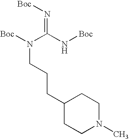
N(=C(N[Boc])N([Boc])CCCC1CCN(C)CC1)[Boc]
